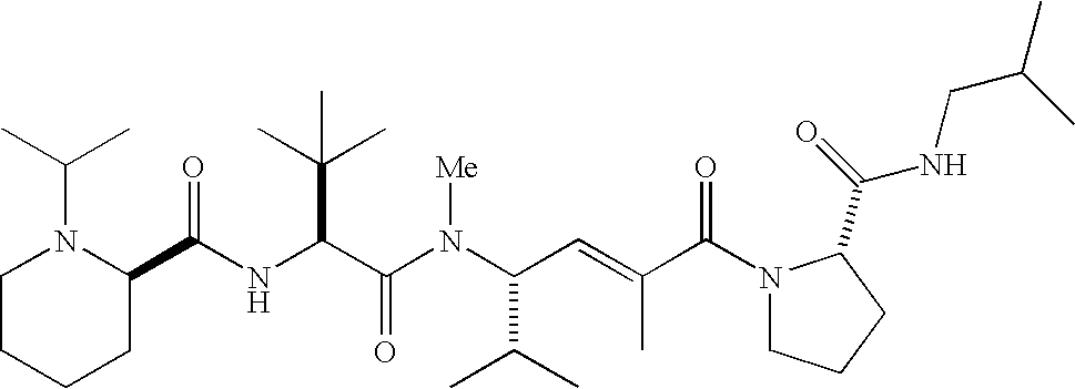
N(C(C(N(C(C(C)C)C=C(C)C(N1CCCC1C(=O)NCC(C)C)=O)[Me])=O)C(C)(C)C)C(C1N(C(C)C)CCCC1)=O
